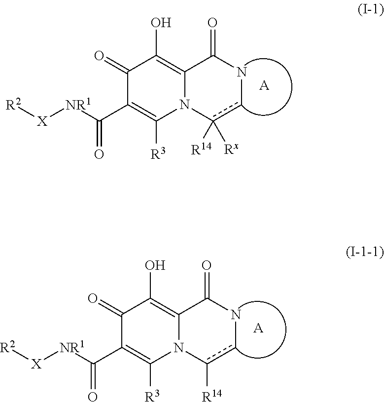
C12=C(O)C(=O)C(C([NR1][X][R2])=O)=C([R3])N1c([R14])([Rx])cNC2=O.[A].C12=C(O)C(=O)C(C([NR1][X][R2])=O)=C([R3])N1c([R14])cNC2=O.[A]
